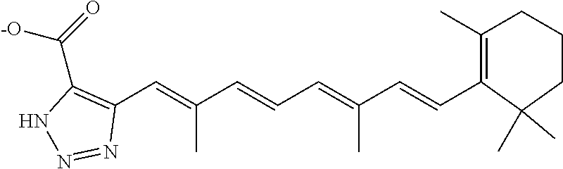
C1(C=C(C=CC=C(C=CC2=C(C)CCCC2(C)C)C)C)=C(C(=O)[-O])NN=N1
